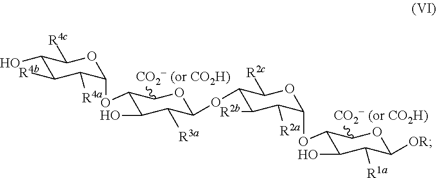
C1([R2b])C([R2a])C(OC2C(O)C([R1a])C([OR])OC2[CO2- (or CO2H)])OC([R2c])C1OC1C([R3a])C(O)C(OC2C([R4a])C([R4b])C(O)C([R4c])O2)C([CO2- (or CO2H)])O1
